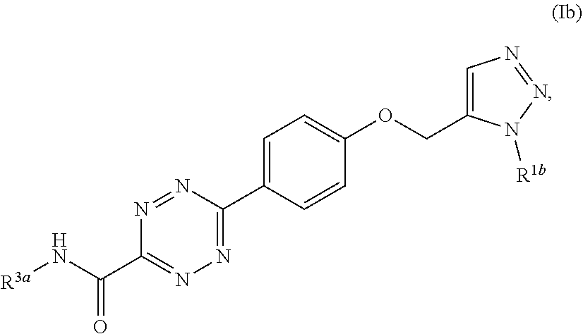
N1=C(C2=CC=C(OCC3=CN=NN3[R1b])C=C2)N=NC(C(N[R3a])=O)=N1
